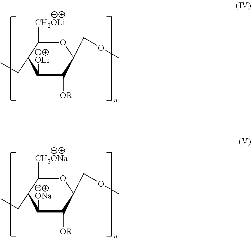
C1([OLi])C([OR])C(COC)OC([CH2OLi])C1CC.C1([ONa])C([OR])C(COC)OC([CH2ONa])C1CC
